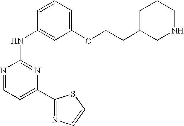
N1=CC=C(C2=NC=CS2)N=C1NC1=CC(OCCC2CNCCC2)=CC=C1
